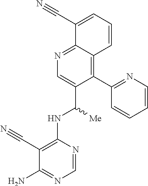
C1(C2=NC=CC=C2)=C2C(=NC=C1C([Me])NC1=C(C#N)C(N)=NC=N1)C(C#N)=CC=C2
